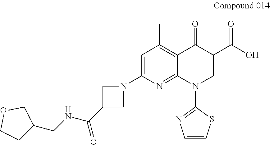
C12=C(C)C=C(N3CC(C(=O)NCC4CCOC4)C3)N=C1N(C1=NC=CS1)C=C(C(=O)O)C2=O
